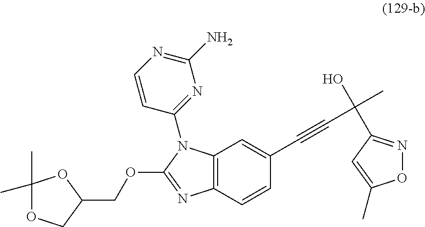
C12=C(C=CC(C#CC(C)(O)C3=NOC(C)=C3)=C1)N=C(OCC1COC(C)(C)O1)N2C1=NC(N)=NC=C1
